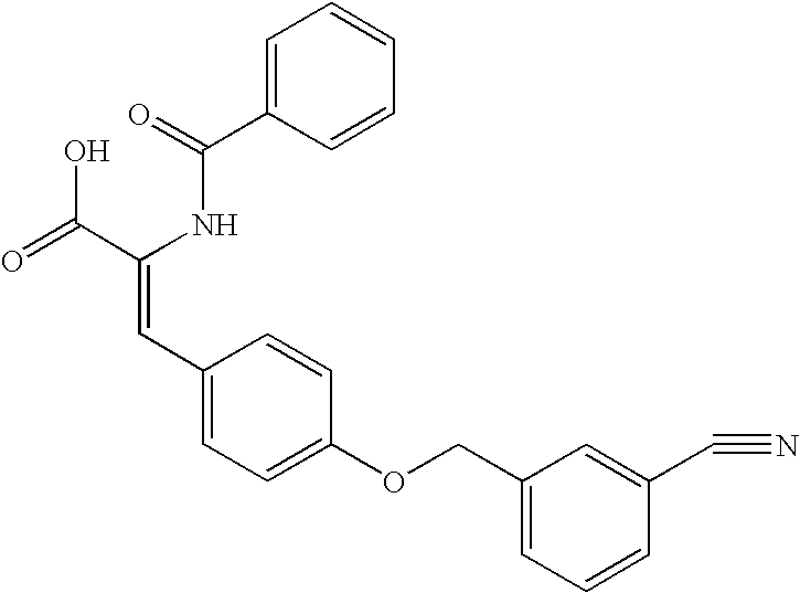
C1=C(C(=O)NC(C(=O)O)=CC2=CC=C(OCC3=CC=CC(C#N)=C3)C=C2)C=CC=C1
